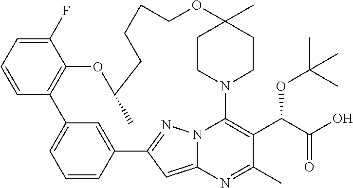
C12=CC=CC(=C1)C1=NN3C(=C1)N=C(C)C(C(C(O)=O)OC(C)(C)C)=C3N1CCC(C)(CC1)OCCCCC(C)OC1=C2C=CC=C1F
